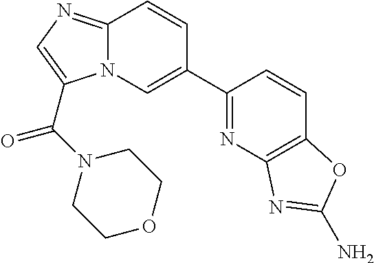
C1(C2=CN3C(=NC=C3C(N3CCOCC3)=O)C=C2)=NC2=C(C=C1)OC(N)=N2
